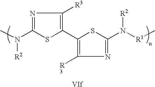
CN(C1=NC([R3])=C(C2=C([R3])N=C(N([R1]C)[R2])S2)S1)[R2]
